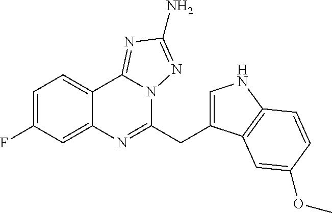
C1(F)=CC=C2C(=C1)N=C(CC1=CNC3=C1C=C(OC)C=C3)N1C2=NC(N)=N1
